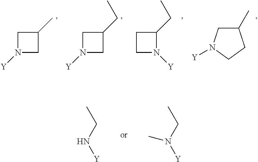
C1N([Y])CC1C.C1N([Y])CC1CC.C1CN([Y])C1CC.C1(C)CN([Y])CC1.CCN[Y].CCN([Y])C
